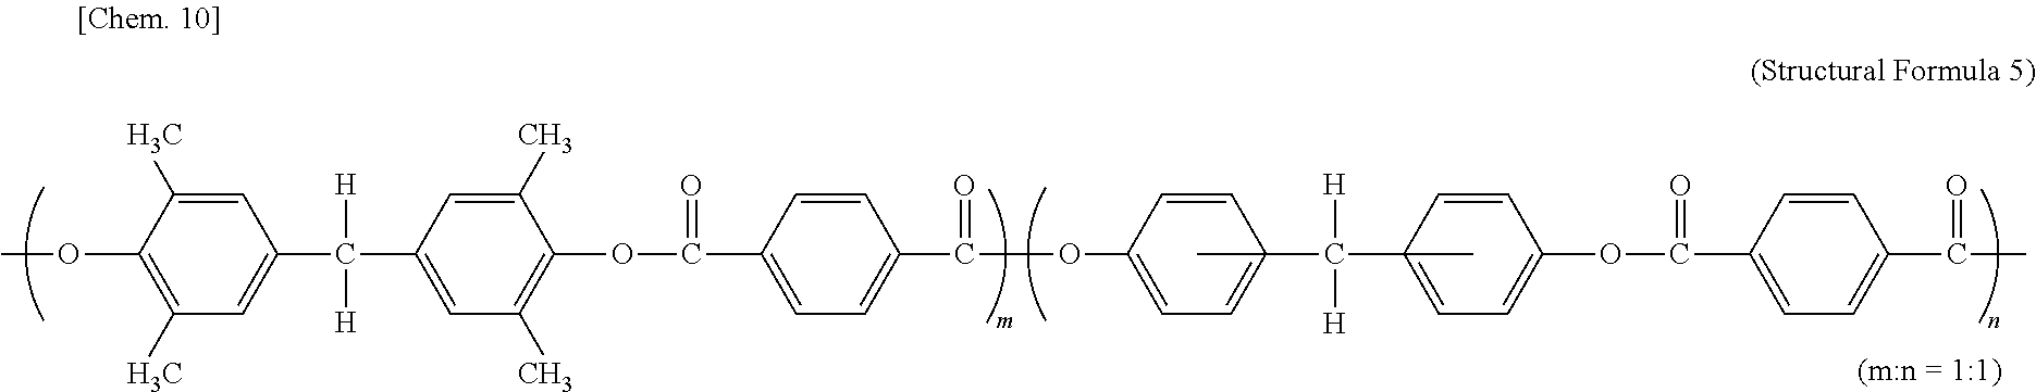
C1=C(C)C(OC)=C(C)C=C1C(C1=CC(C)=C(OC(C2=CC=C(C(OC3=CC=C(C(C4(C)=CC=C(OC(C5=CC=C(C(C)=O)C=C5)=O)C=C4)([H])[H])(C)C=C3)=O)C=C2)=O)C(C)=C1)([H])[H]
